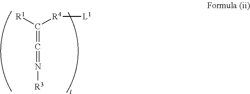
C(=C=N[R3])([R1])[R4][L1]
